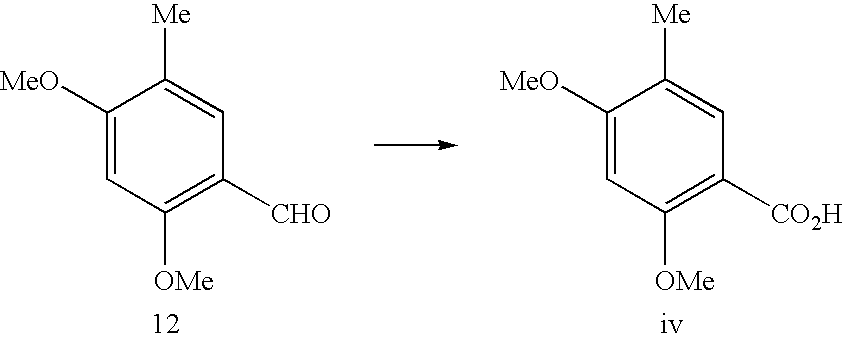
C1([MeO])=CC([OMe])=C([CHO])C=C1[Me].C1([MeO])=CC([OMe])=C([CO2H])C=C1[Me]
